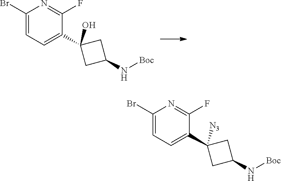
C1(Br)=CC=C(C2(O)CC(N[Boc])C2)C(F)=N1.C1(Br)=CC=C(C2([N3])CC(N[Boc])C2)C(F)=N1
